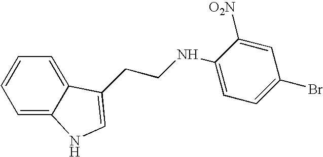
C1=C2C(=CC=C1)C(CCNC1=CC=C(Br)C=C1[O2N])=CN2
